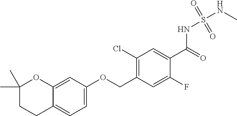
C1(Cl)=C(COC2=CC=C3C(=C2)OC(C)(C)CC3)C=C(F)C(C(=O)NS(NC)(=O)=O)=C1
